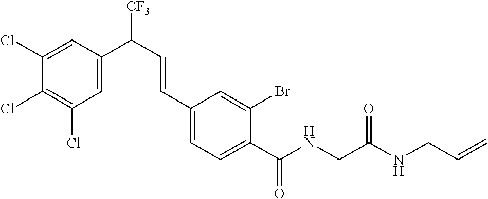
C1(Cl)=CC(C([CF3])C=CC2=CC=C(C(NCC(NCC=C)=O)=O)C(Br)=C2)=CC(Cl)=C1Cl
